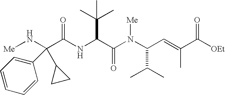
N(C(C(N(C(C(C)C)C=C(C)C([OEt])=O)[Me])=O)C(C)(C)C)C(=O)C(N[Me])(C1CC1)C1=CC=CC=C1
